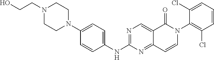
C(N1CCN(C2=CC=C(NC3=NC=C4C(=N3)C=CN(C3=C(Cl)C=CC=C3Cl)C4=O)C=C2)CC1)CO
